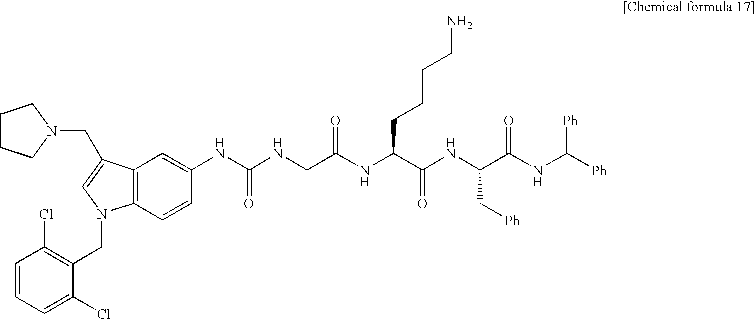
C12=C(C=CC(NC(NCC(NC(C(NC(C(=O)NC([Ph])[Ph])C[Ph])=O)CCCCN)=O)=O)=C1)N(CC1=C(Cl)C=CC=C1Cl)C=C2CN1CCCC1
